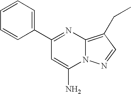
C1=CC=C(C2=NC3=C(CC)C=NN3C(N)=C2)C=C1
